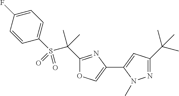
C1=CC(F)=CC=C1S(C(C)(C)C1=NC(C2=CC(C(C)(C)C)=NN2C)=CO1)(=O)=O
